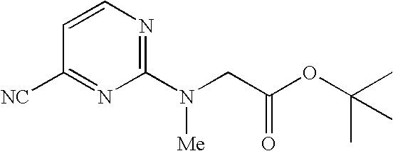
C1([NC])=NC(N(CC(OC(C)(C)C)=O)[Me])=NC=C1
